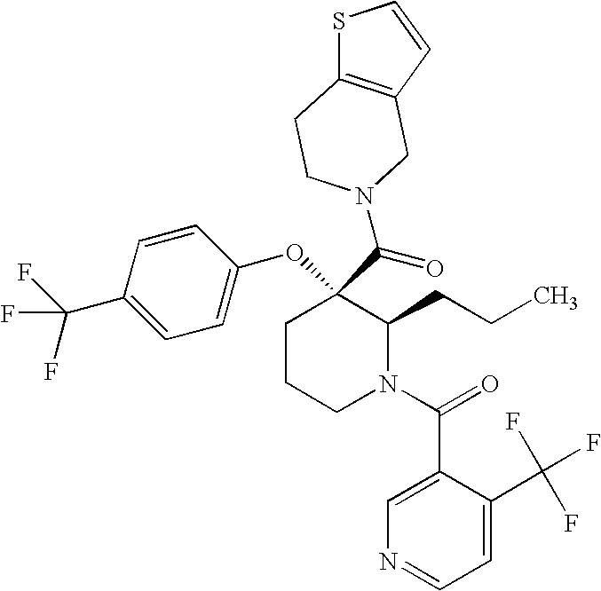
O(C1=CC=C(C(F)(F)F)C=C1)C1(C(=O)N2CCC3=C(C=CS3)C2)CCCN(C(C2=CN=CC=C2C(F)(F)F)=O)C1CCC
